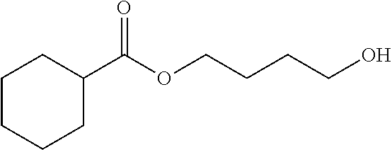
C1(C(OCCCCO)=O)CCCCC1
